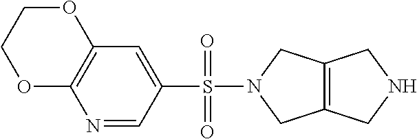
C12=C(N=CC(S(N3CC4=C(C3)CNC4)(=O)=O)=C1)OCCO2
